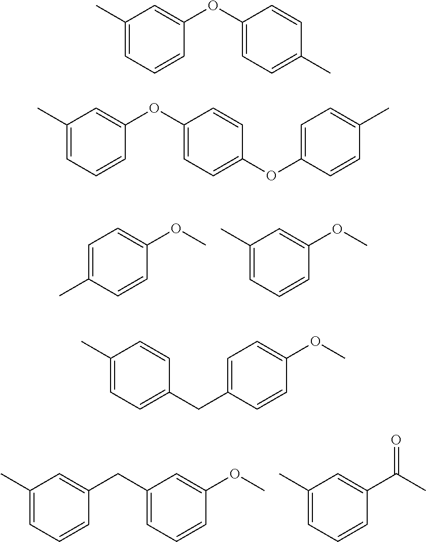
C1=C(C)C=CC(OC)=C1.C1(C)=CC=CC(OC)=C1.C1(C)=CC=CC(CC2=CC=CC(OC)=C2)=C1.C1(C)=CC=CC(C(C)=O)=C1.C1(C)=CC=CC(OC2=CC=C(C)C=C2)=C1.C1(C)=CC=CC(OC2=CC=C(OC3=CC=C(C)C=C3)C=C2)=C1.C1=C(C)C=CC(CC2=CC=C(OC)C=C2)=C1
